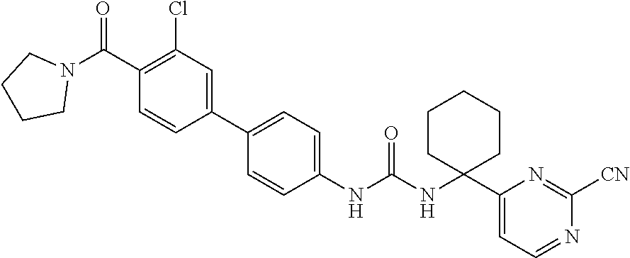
C1(NC(NC2(C3=CC=NC([CN])=N3)CCCCC2)=O)=CC=C(C2=CC(Cl)=C(C(N3CCCC3)=O)C=C2)C=C1
